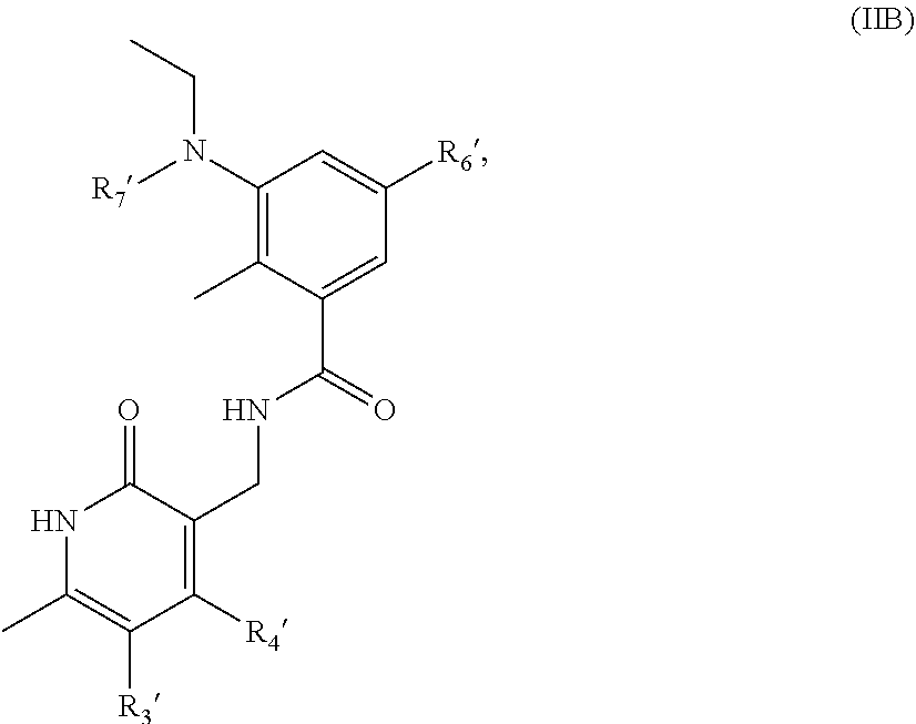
[R7]N(C1=C(C)C(C(=O)NCC2=C([R4])C([R3])=C(C)NC2=O)=CC([R6])=C1)CC
